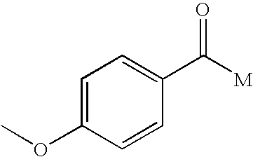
C1=C(OC)C=CC(C([M])=O)=C1
